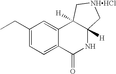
C1(CC)=CC=C2C(=C1)C1([H])C([H])(NC2=O)C[NHHCl]C1
